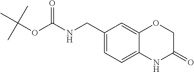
C(NC(=O)OC(C)(C)C)C1=CC=C2C(=C1)OCC(=O)N2
